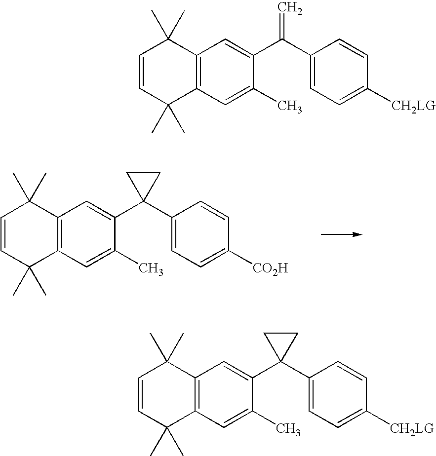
C1=CC(C)(C)C2=C(C1(C)C)C=C(C1(C3=CC=C([CO2H])C=C3)CC1)C(C)=C2.C1=CC(C)(C)C2=C(C1(C)C)C=C(C1(C3=CC=C([CH2LG])C=C3)CC1)C(C)=C2.C1=CC(C)(C)C2=C(C1(C)C)C=C(C(C1=CC=C([CH2LG])C=C1)=C)C(C)=C2
